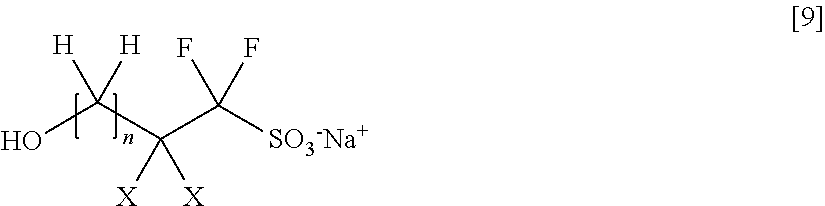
C(O)(C(C([SO3-Na+])(F)F)([X])[X])([H])[H]
